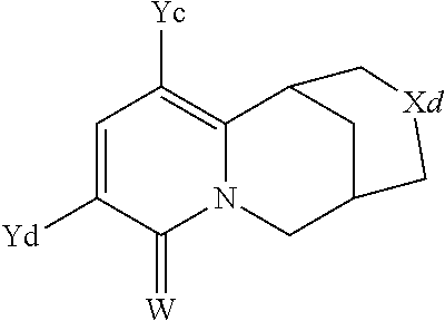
C1=C([Yd])C(=[W])N2C(=C1[Yc])C1CC(C2)C[Xd]C1
